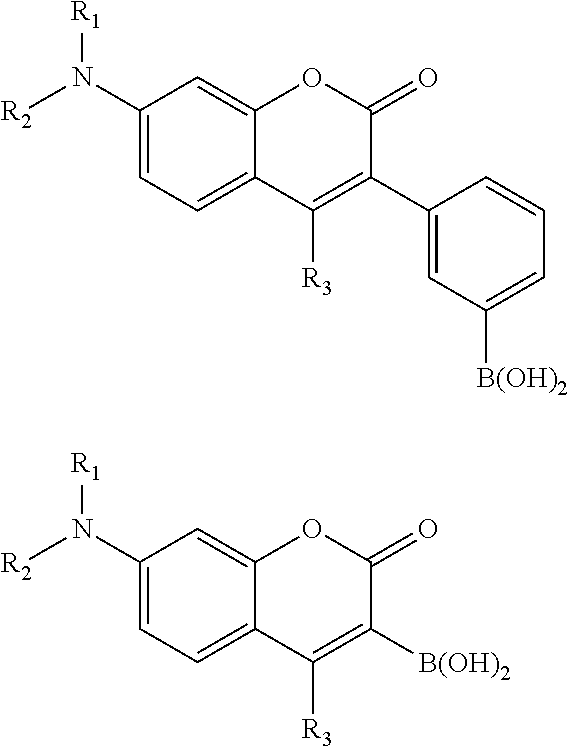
[R2]N(C1=CC=C2C(=C1)OC(=O)C(C1=CC([B(OH)2])=CC=C1)=C2[R3])[R1].[R2]N(C1=CC=C2C(=C1)OC(=O)C([B(OH)2])=C2[R3])[R1]
